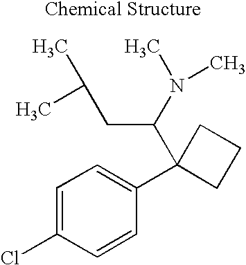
C1=C(Cl)C=CC(C2(C(N(C)C)CC(C)C)CCC2)=C1
